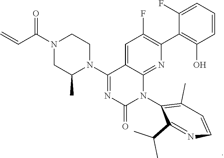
N1(C(C=C)=O)CC(C)N(C2=NC(=O)N(C3=C(C)C=CN=C3C(C)C)C3=NC(C4=C(O)C=CC=C4F)=C(F)C=C23)CC1
